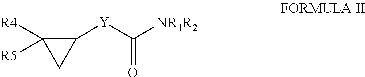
C1([Y]C([NR1R2])=O)C([R4])([R5])C1
